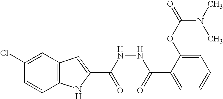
C12=C(C=C(Cl)C=C1)C=C(C(NNC(C1=CC=CC=C1OC(N(C)C)=O)=O)=O)N2
